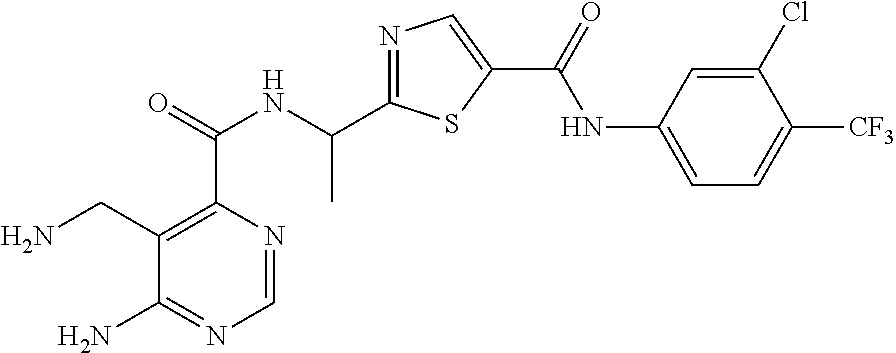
C1=NC(C(=O)NC(C2=NC=C(C(=O)NC3=CC=C([CF3])C(Cl)=C3)S2)C)=C(CN)C(N)=N1
